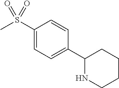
C1(S(C)(=O)=O)=CC=C(C2NCCCC2)C=C1
